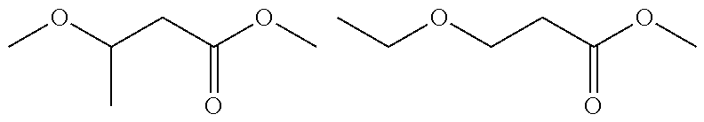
COC(CC(OC)=O)C.C(OCCC(OC)=O)C
